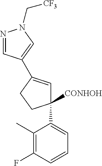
C1([CONHOH])(C2=CC=CC(F)=C2C)C=C(C2=CN(C[CF3])N=C2)CC1
